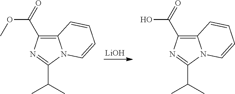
C1(C(OC)=O)=C2N(C(C(C)C)=N1)C=CC=C2.[LiOH].C1(C(O)=O)=C2N(C(C(C)C)=N1)C=CC=C2
